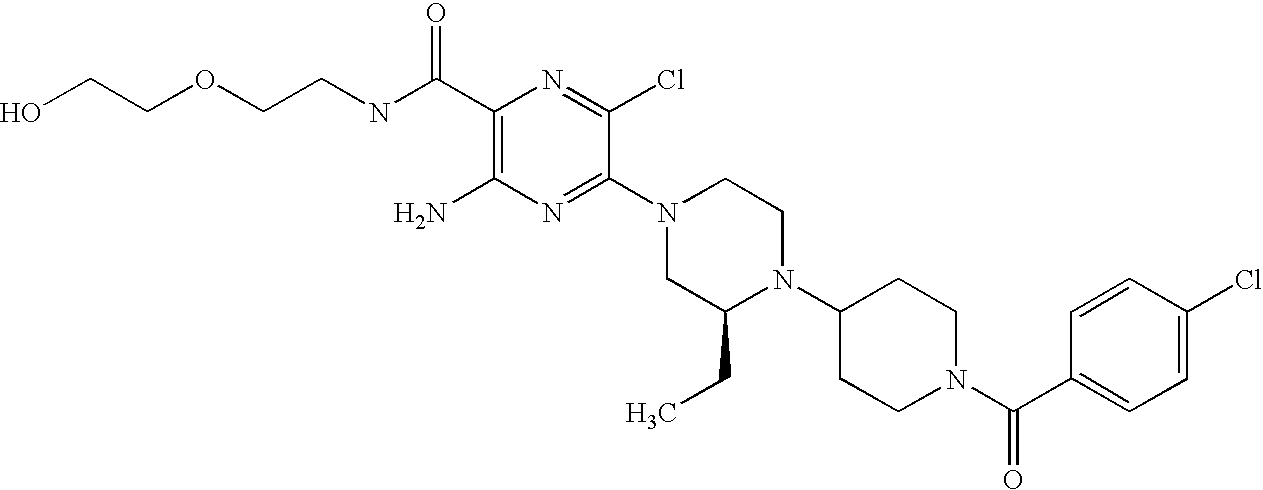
C1(C(NCCOCCO)=O)=C(N)N=C(N2CC(CC)N(C3CCN(C(C4=CC=C(Cl)C=C4)=O)CC3)CC2)C(Cl)=N1
